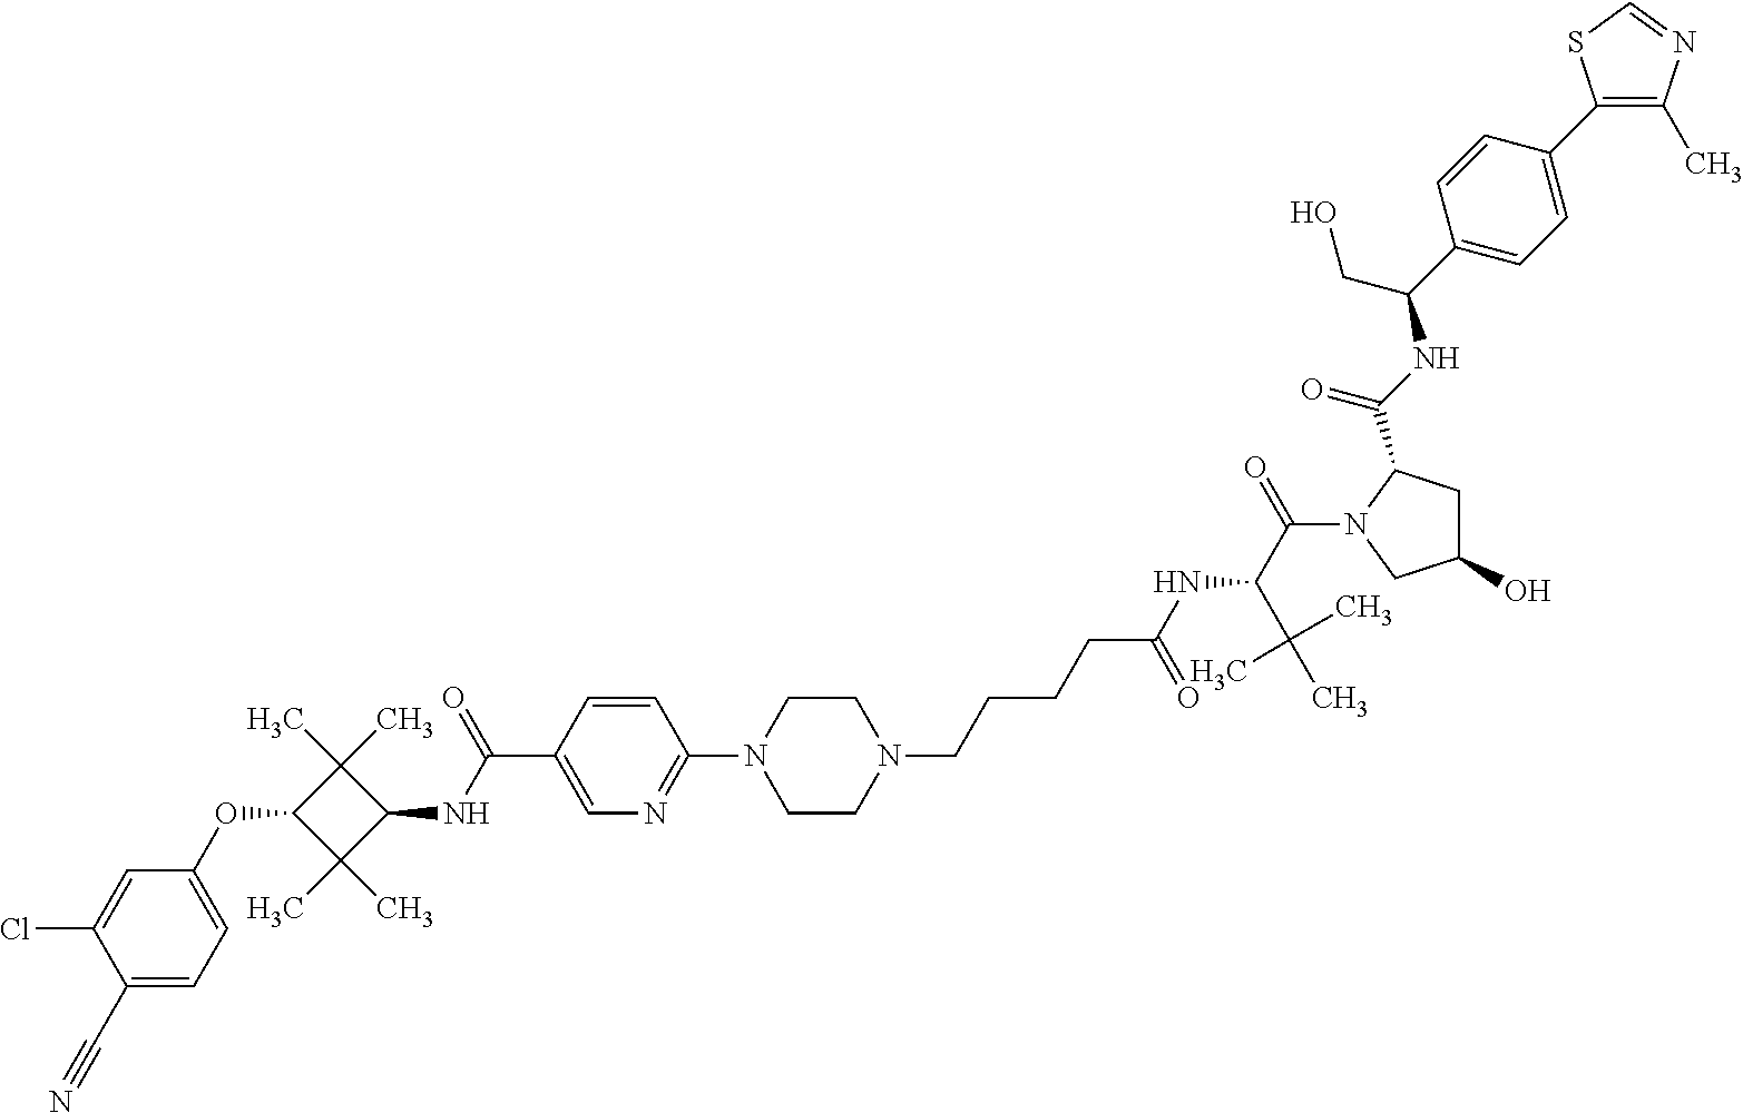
O(C1C(C)(C)C(NC(C2=CN=C(N3CCN(CCCCC(=O)NC(C(=O)N4CC(O)CC4C(NC(C4=CC=C(C5=C(C)N=CS5)C=C4)CO)=O)C(C)(C)C)CC3)C=C2)=O)C1(C)C)C1=CC=C(C#N)C(Cl)=C1
